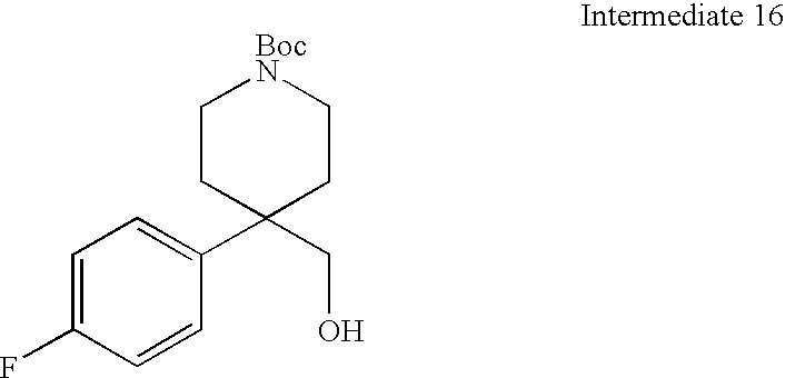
C1=C(F)C=CC(C2(CO)CC[BocN]CC2)=C1
